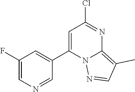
C1=C(C2=CC(F)=CN=C2)N2C(=C(C)C=N2)N=C1Cl
